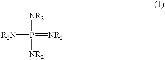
[NR2]P(=[NR2])([R2N])[NR2]
